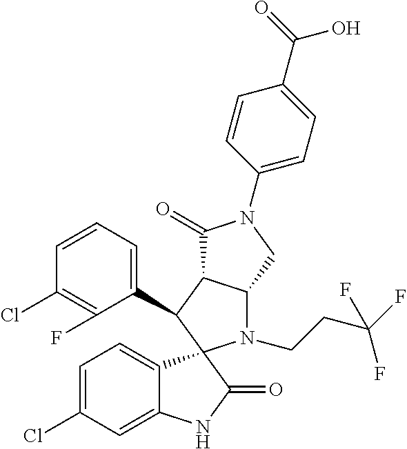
C1(C2C3C(N(CCC(F)(F)F)C24C2=CC=C(Cl)C=C2NC4=O)CN(C2=CC=C(C(=O)O)C=C2)C3=O)=CC=CC(Cl)=C1F
